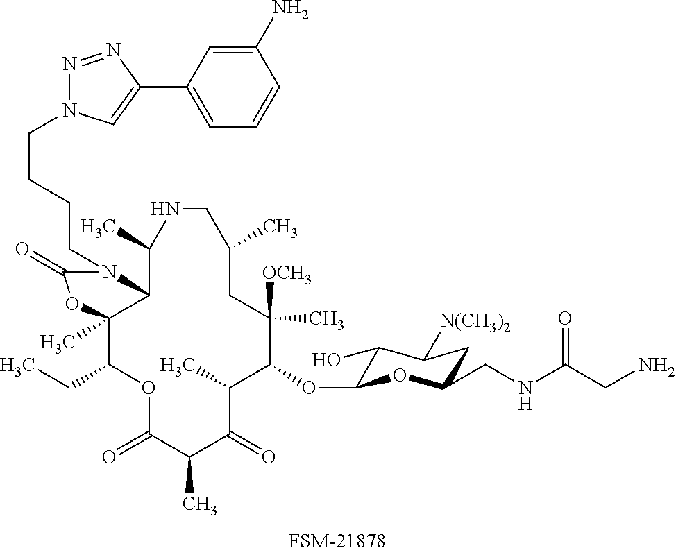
C1(OC2C(O)C([N(CH3)2])CC(CNC(CN)=O)O2)C([OCH3])(C)CC(C)CNC(C)C2C(C)(C(CC)OC(=O)C(C)C(=O)C1C)OC(=O)N2CCCCN1N=NC(C2=CC=CC(N)=C2)=C1.[FSM-21878]
